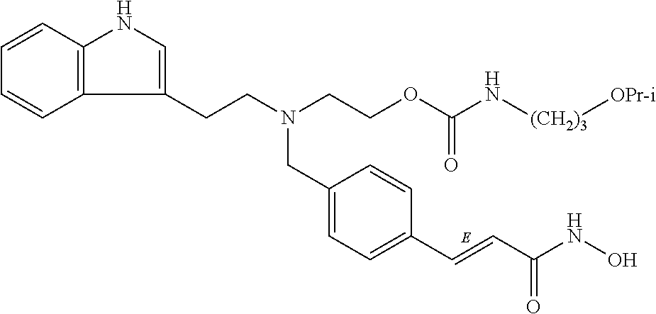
C12=C(C=CC=C1)NC=C2CCN(CCOC(N[(CH2)3][OPr-i])=O)CC1=CC=C(C=CC(NO)=O)C=C1
